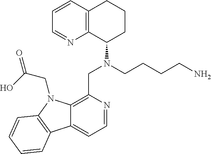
C1=CC2=C(N=C1)C(N(CCCCN)CC1=C3C(=CC=N1)C1=C(N3CC(=O)O)C=CC=C1)CCC2
